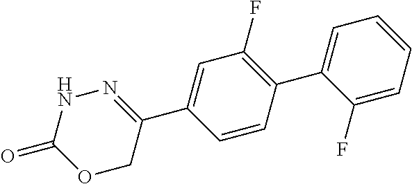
C1(C2=CC=CC=C2F)=C(F)C=C(C2=NNC(=O)OC2)C=C1
